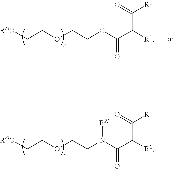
C(COCCN(C(C([R1])C([R1])=O)=O)[RN])[ROO].C(COCCOC(C([R1])C([R1])=O)=O)[ROO]
